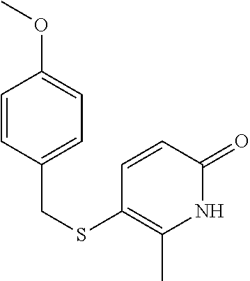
C1=CC(CSC2=C(C)NC(=O)C=C2)=CC=C1OC
